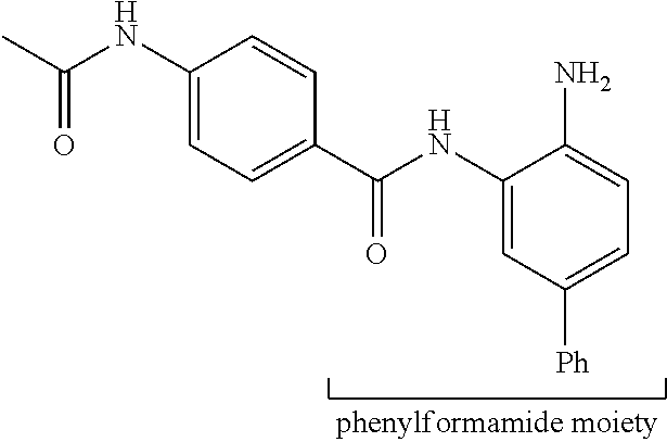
C1(NC(C)=O)=CC=C(C(NC2=CC([Ph])=CC=C2N)=O)C=C1
